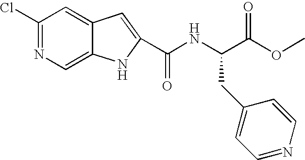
C1(Cl)=NC=C2C(=C1)C=C(C(NC(C(OC)=O)CC1=CC=NC=C1)=O)N2
